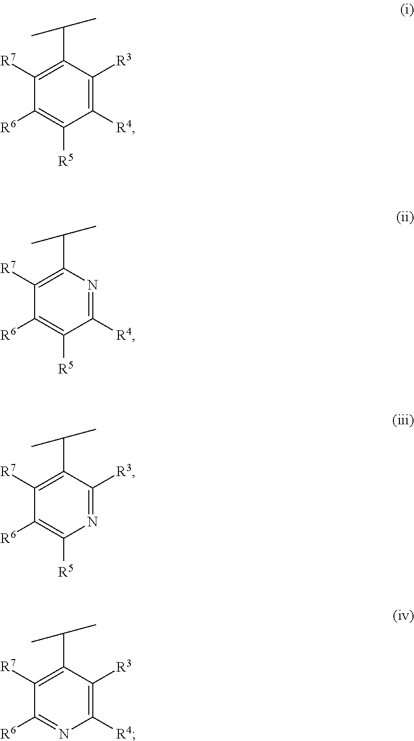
C1([R7])=C(C(C)C)C([R3])=C([R4])C([R5])=C1[R6].C1([R7])=C(C(C)C)N=C([R4])C([R5])=C1[R6].C1([R7])=C(C(C)C)C([R3])=NC([R5])=C1[R6].C1([R7])=C(C(C)C)C([R3])=C([R4])N=C1[R6]
